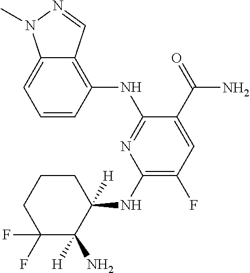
C1=CC(NC2=NC(NC3([H])C(N)([H])C(F)(F)CCC3)=C(F)C=C2C(=O)N)=C2C(=C1)N(C)N=C2
